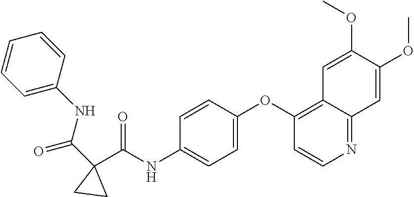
O=C(C1(C(NC2=CC=C(OC3=C4C(=NC=C3)C=C(OC)C(OC)=C4)C=C2)=O)CC1)NC1=CC=CC=C1
